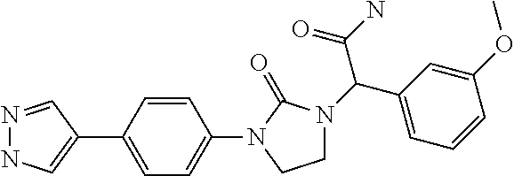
C1=CC(C2=CNN=C2)=CC=C1N1CCN(C(C(N)=O)C2=CC=CC(OC)=C2)C1=O
